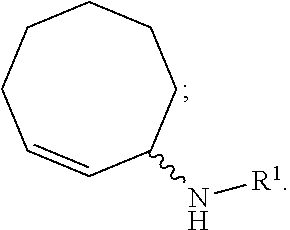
C1C=CC(N[R1])CCCC1
